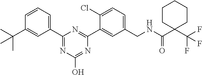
C1(CNC(C2(C(F)(F)F)CCCCC2)=O)=CC=C(Cl)C(C2=NC(C3=CC=CC(C(C)(C)C)=C3)=NC(O)=N2)=C1
